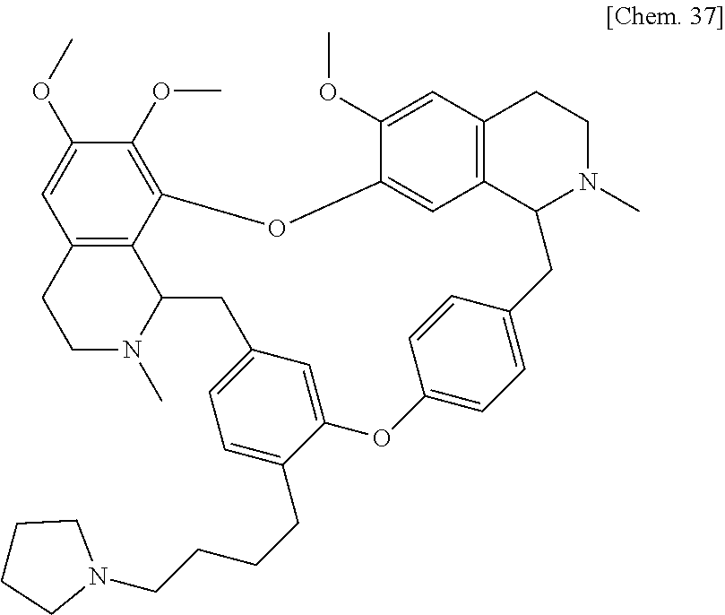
C1(OC)=CC2=C3C(=C1OC)OC1=CC4=C(CCN(C)C4CC4=CC=C(OC5=CC(=CC=C5CCCCN5CCCC5)CC3N(C)CC2)C=C4)C=C1OC
